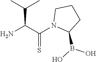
NC(C(N1C(B(O)O)CCC1)=S)C(C)C
